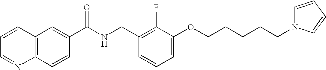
C1=CC=NC2=C1C=C(C(NCC1=C(F)C(OCCCCCN3C=CC=C3)=CC=C1)=O)C=C2
